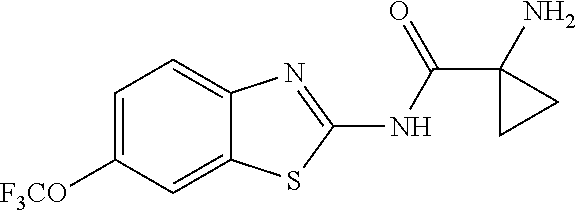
C1=C([F3CO])C=C2C(=C1)N=C(NC(C1(N)CC1)=O)S2
